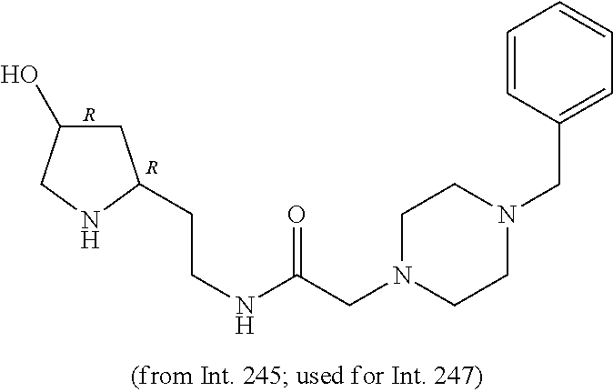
[R].[R].C1C(O)CNC1CCNC(CN1CCN(CC2=CC=CC=C2)CC1)=O
